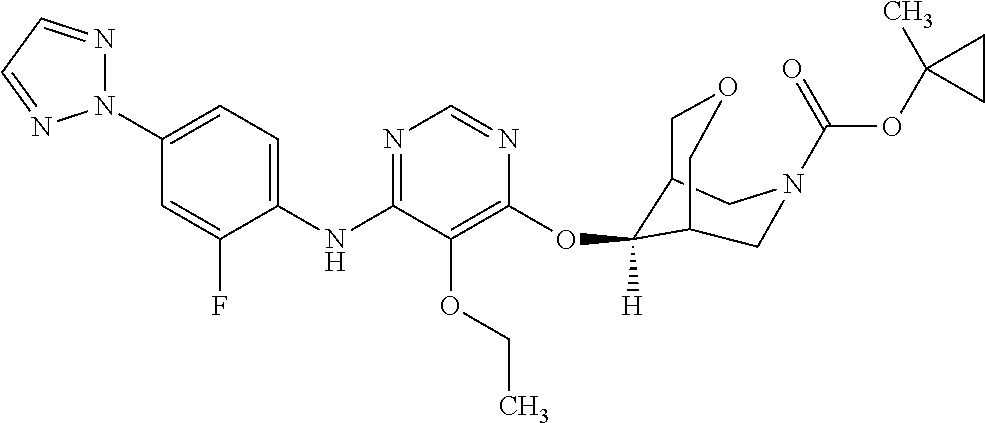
C1(NC2=NC=NC(OC3([H])C4COCC3CN(C(OC3(C)CC3)=O)C4)=C2OCC)=CC=C(N2N=CC=N2)C=C1F
